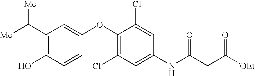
[Me]C(C1=C(O)C=CC(OC2=C(Cl)C=C(NC(CC([OEt])=O)=O)C=C2Cl)=C1)[Me]
